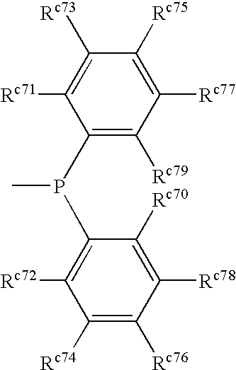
C1(P(C2=C([Rc72])C([Rc74])=C([Rc76])C([Rc78])=C2[Rc70])C)=C([Rc79])C([Rc77])=C([Rc75])C([Rc73])=C1[Rc71]
